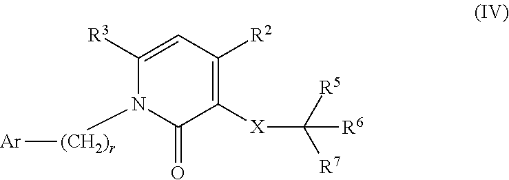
C1([R3])=CC([R2])=C([X]C([R7])([R5])[R6])C(=O)N1[(CH2)r][Ar]
